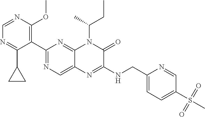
C1=NC(OC)=C(C2=NC=C3C(=N2)N(C(C)CC)C(=O)C(NCC2=CC=C(S(=O)(=O)C)C=N2)=N3)C(C2CC2)=N1
